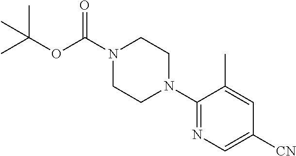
C1(N2CCN(C(=O)OC(C)(C)C)CC2)=NC=C([CN])C=C1C
